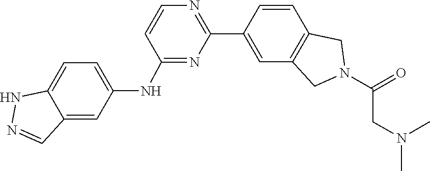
N(C)(C)CC(N1CC2=C(C1)C=C(C1=NC=CC(NC3=CC=C4NN=CC4=C3)=N1)C=C2)=O
